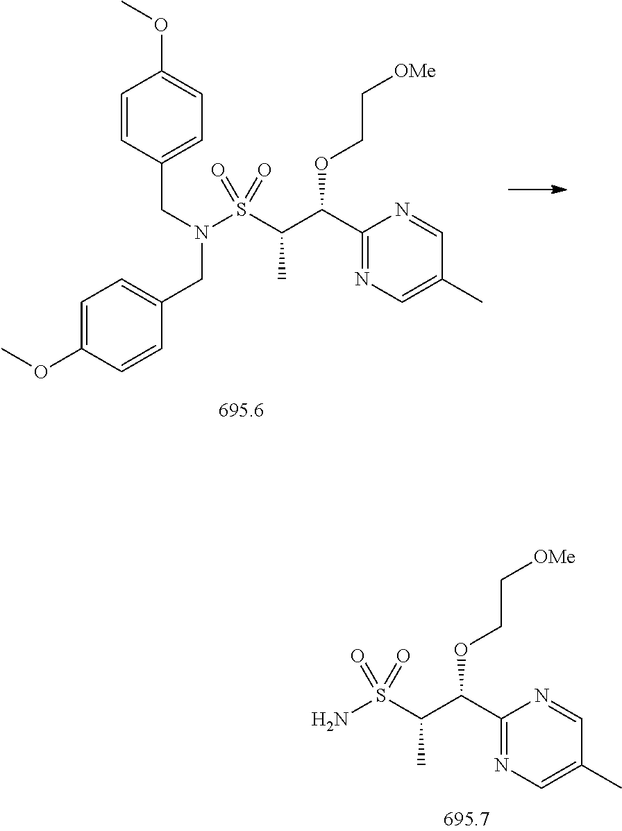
NS(=O)(=O)C(C(OCC[OMe])C1=NC=C(C)C=N1)C.C1=C(OC)C=CC(CN(S(=O)(=O)C(C(OCC[OMe])C2=NC=C(C)C=N2)C)CC2=CC=C(OC)C=C2)=C1
